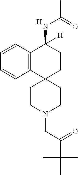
C12=C(C=CC=C1)C(NC(C)=O)([H])CCC21CCN(CC(C(C)(C)C)=O)CC1.[H]
